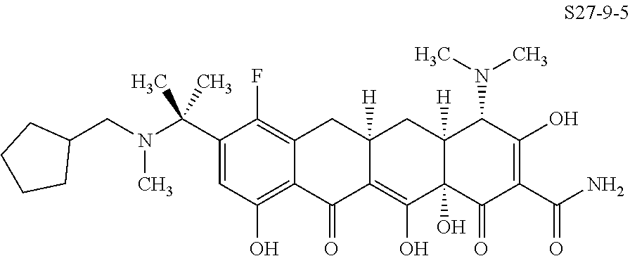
C(C)(C)(C1=CC(O)=C2C(=C1F)CC1([H])C(=C(O)C3(O)C([H])(C1)C(N(C)C)C(O)=C(C(N)=O)C3=O)C2=O)N(CC1CCCC1)C
